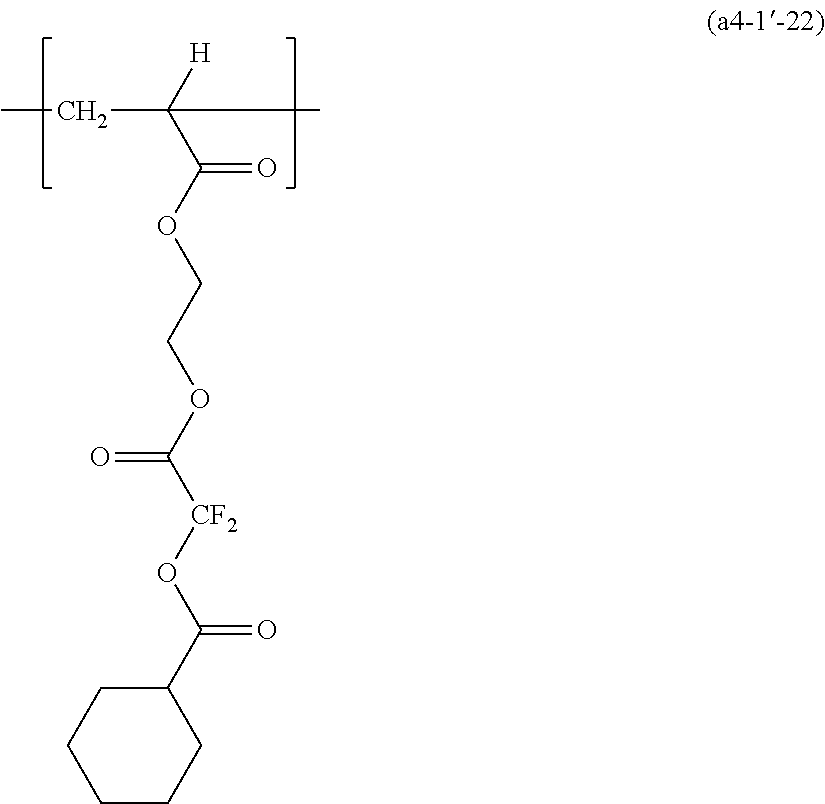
C(OC(C([H])(CC)C)=O)COC([CF2]OC(=O)C1CCCCC1)=O
